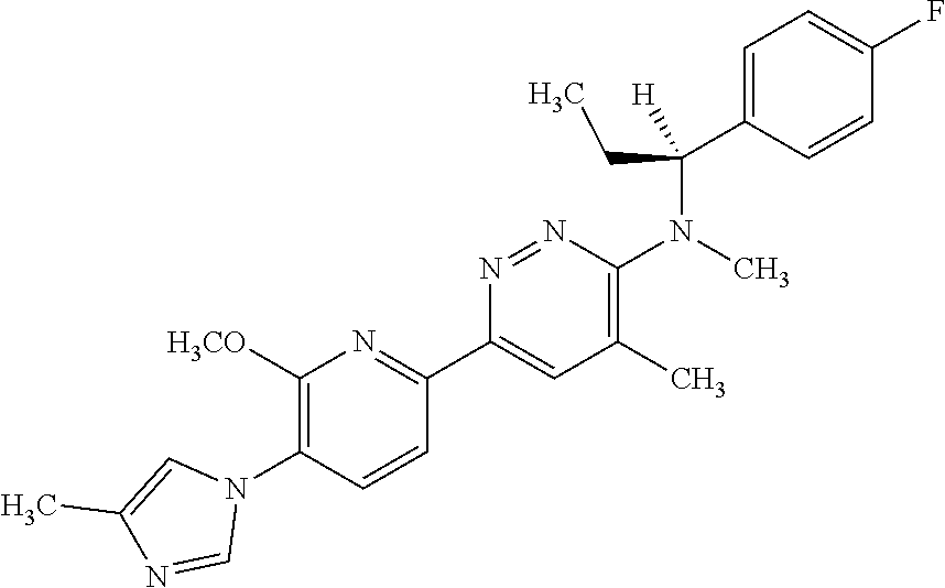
C1=C(C(N(C)C2=C(C)C=C(C3=NC([H3CO])=C(N4C=C(C)N=C4)C=C3)N=N2)(CC)[H])C=CC(F)=C1
